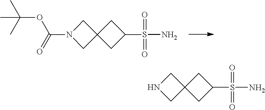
O(C(C)(C)C)C(=O)N1CC2(C1)CC(S(=O)(=O)N)C2.C1NCC12CC(S(N)(=O)=O)C2
